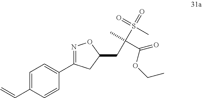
C1=C(C=C)C=CC(C2=NOC(CC(C)(S(=O)(C)=O)C(=O)OCC)C2)=C1
